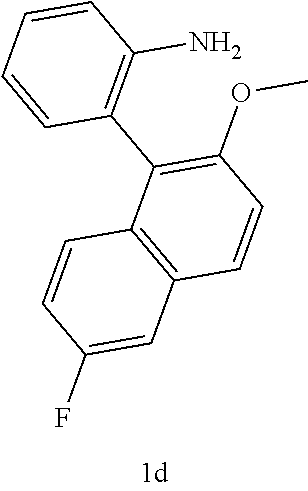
C12=C(C(C3=C(N)C=CC=C3)=C(OC)C=C1)C=CC(F)=C2
